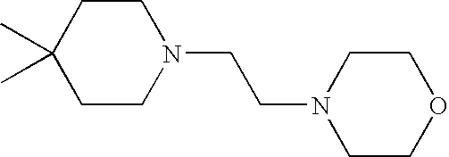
C1C(C)(C)CCN(CCN2CCOCC2)C1
